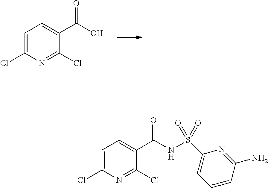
C1=C(Cl)N=C(Cl)C(C(O)=O)=C1.C1=C(Cl)N=C(Cl)C(C(NS(C2=CC=CC(N)=N2)(=O)=O)=O)=C1
